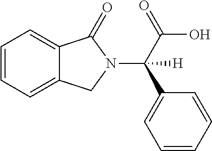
C1=CC=C2C(=C1)C(=O)N(C(C1=CC=CC=C1)(C(O)=O)[H])C2
